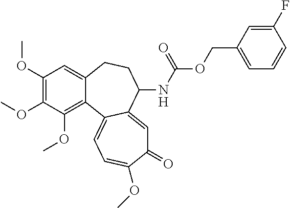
C1(OC)=C(OC)C(OC)=C2C(=C1)CCC(NC(OCC1=CC=CC(F)=C1)=O)C1=CC(=O)C(OC)=CC=C21
